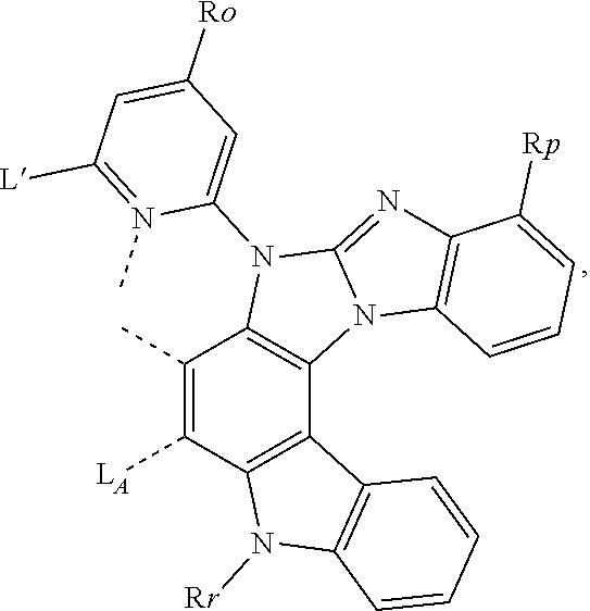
C12=C(N3C(=NC4=C3C=CC=C4[Rp])N1C1=CC([Ro])=CC([L])=N1C)C1=C(C([LA])=C2C)N([Rr])C2=C1C=CC=C2
